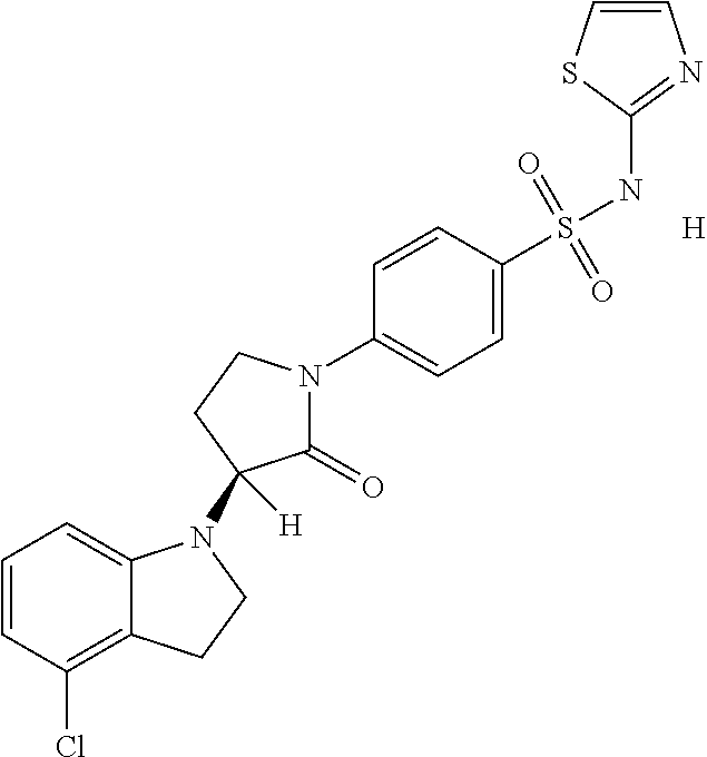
C1=CC(Cl)=C2C(=C1)N(C1([H])C(=O)N(C3=CC=C(S(NC4=NC=CS4)(=O)=O)C=C3)CC1)CC2.[H]
